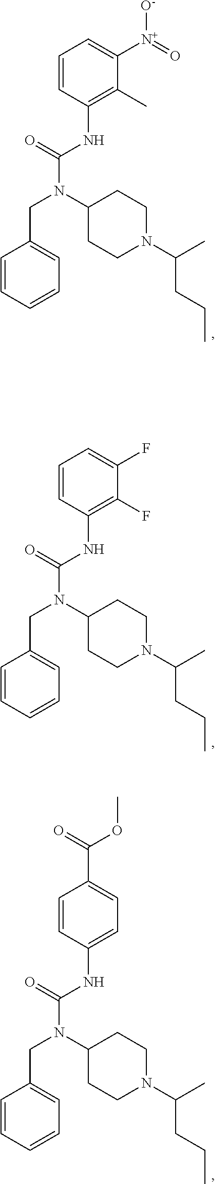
C1=CC(NC(N(C2CCN(C(CCC)C)CC2)CC2=CC=CC=C2)=O)=C(C)C([N+](=O)[O-])=C1.C1=CC(NC(N(C2CCN(C(CCC)C)CC2)CC2=CC=CC=C2)=O)=C(F)C(F)=C1.C1=CC(NC(N(C2CCN(C(CCC)C)CC2)CC2=CC=CC=C2)=O)=CC=C1C(=O)OC
